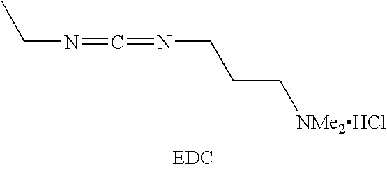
CCN=C=NCCC[NMe2HCl]
